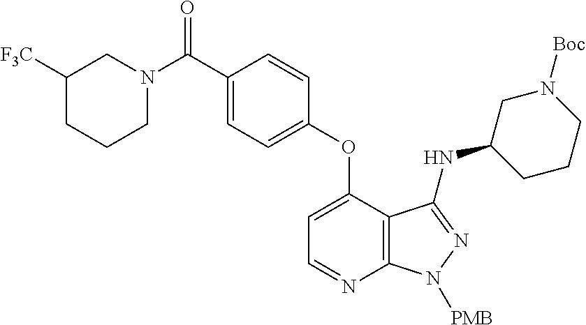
C1=C(OC2=CC=C(C(N3CC([F3C])CCC3)=O)C=C2)C2=C(N=C1)N([PMB])N=C2NC1CCCN([Boc])C1
